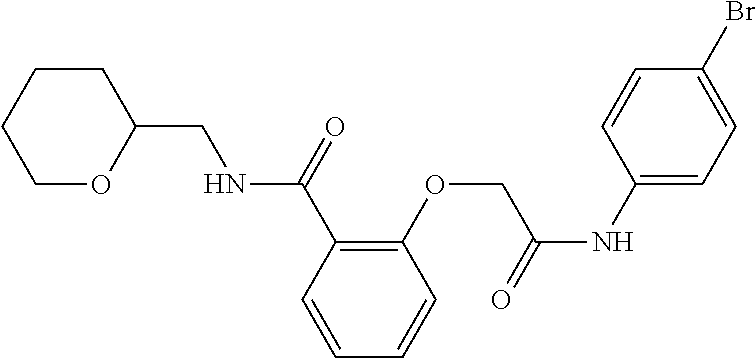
C1(C(NCC2CCCCO2)=O)=C(OCC(NC2=CC=C(Br)C=C2)=O)C=CC=C1
